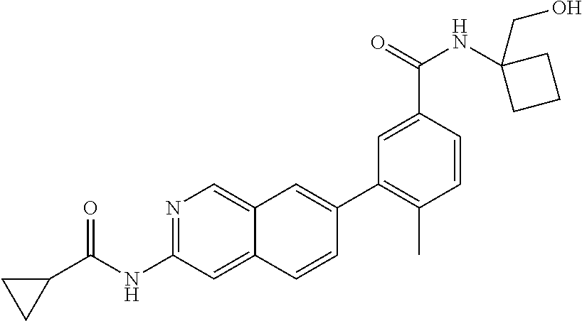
N1=C(NC(C2CC2)=O)C=C2C(=C1)C=C(C1=C(C)C=CC(C(NC3(CO)CCC3)=O)=C1)C=C2
